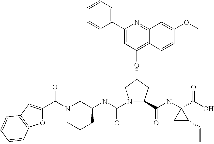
C1(C2=CC=CC=C2)=CC(OC2CC(C(NC3(C(O)=O)CC3C=C)=O)N(C(NC(CNC(=O)C3=CC4=C(O3)C=CC=C4)CC(C)C)=O)C2)=C2C(=N1)C=C(OC)C=C2
